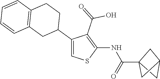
C1(C2CCC3=C(C2)C=CC=C3)=CSC(NC(C23CC(C2)C3)=O)=C1C(=O)O
